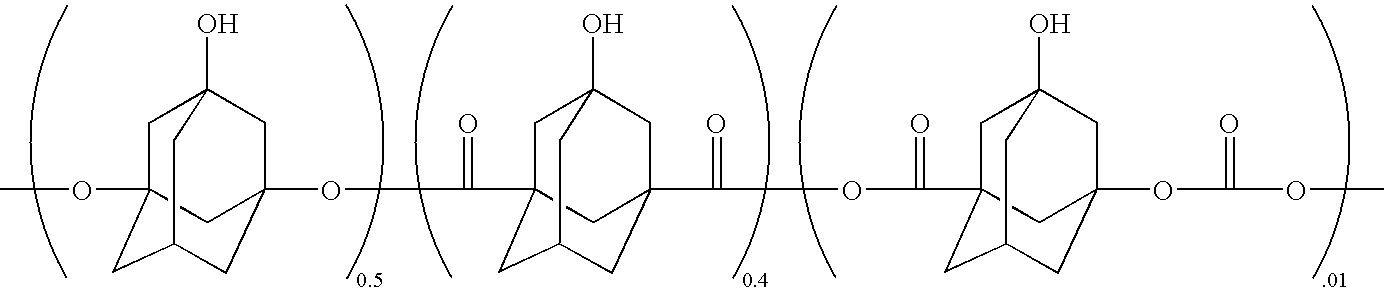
COC12CC3(O)CC(OC(=O)C45CC6(O)CC(C(OC(C78CC9(O)CC(OC(=O)OC)(CC(C7)C9)C8)=O)=O)(CC(C4)C6)C5)(CC(C1)C3)C2
